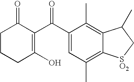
C1CCC(O)=C(C(C2=CC(C)=C3C(=C2C)C(C)C[SO2]3)=O)C1=O
